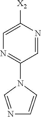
N1=C(N2C=NC=C2)C=NC([X2])=C1
